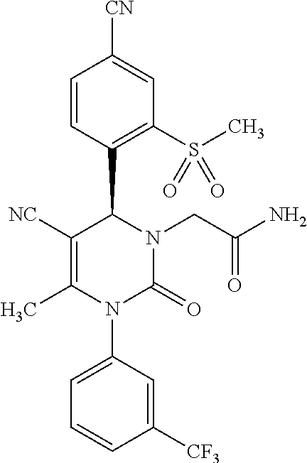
C1=CC(C2C([NC])=C(C)N(C3=CC=CC([CF3])=C3)C(=O)N2CC(=O)N)=C(S(C)(=O)=O)C=C1[CN]
